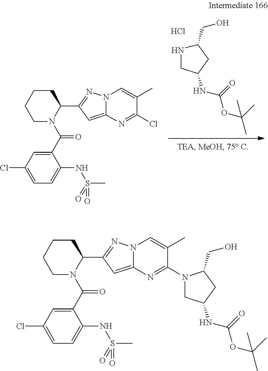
N1CC(NC(OC(C)(C)C)=O)CC1CO.Cl.C1(C(N2C(C3=NN4C(=C3)N=C(Cl)C(C)=C4)CCCC2)=O)=CC(Cl)=CC=C1NS(C)(=O)=O.C1(C(N2C(C3=NN4C(=C3)N=C(N3CC(NC(OC(C)(C)C)=O)CC3CO)C(C)=C4)CCCC2)=O)=CC(Cl)=CC=C1NS(C)(=O)=O
